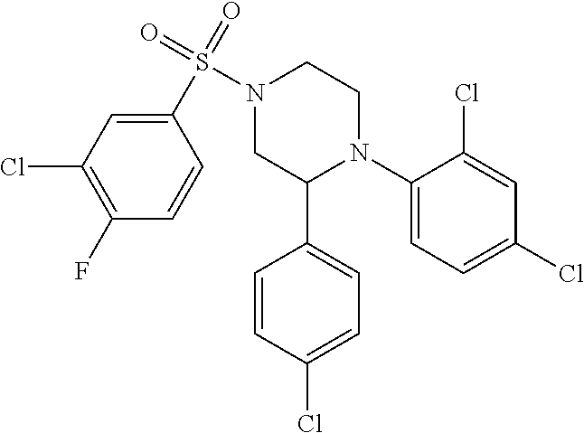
C1(N2CCN(S(=O)(=O)C3=CC(Cl)=C(F)C=C3)CC2C2=CC=C(Cl)C=C2)=CC=C(Cl)C=C1Cl
